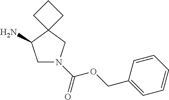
NC1CN(C(=O)OCC2=CC=CC=C2)CC12CCC2
